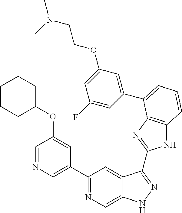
C1(C2=NC=C3C(=C2)C(C2=NC4=C(N2)C=CC=C4C2=CC(OCCN(C)C)=CC(F)=C2)=NN3)=CN=CC(OC2CCCCC2)=C1
